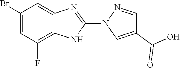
C1(Br)=CC(F)=C2C(=C1)N=C(N1C=C(C(O)=O)C=N1)N2
